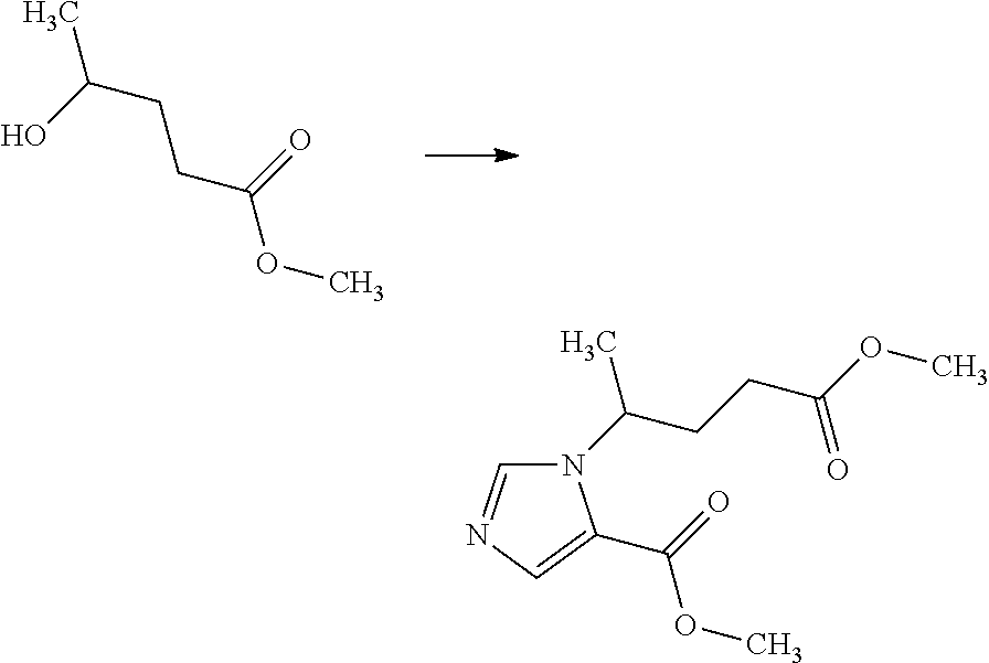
C(CCC(OC)=O)(O)C.N1(C(CCC(OC)=O)C)C=NC=C1C(=O)OC
